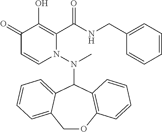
C1(=O)C=CN(N(C2C3=CC=CC=C3COC3=C2C=CC=C3)C)C(C(NCC2=CC=CC=C2)=O)=C1O
